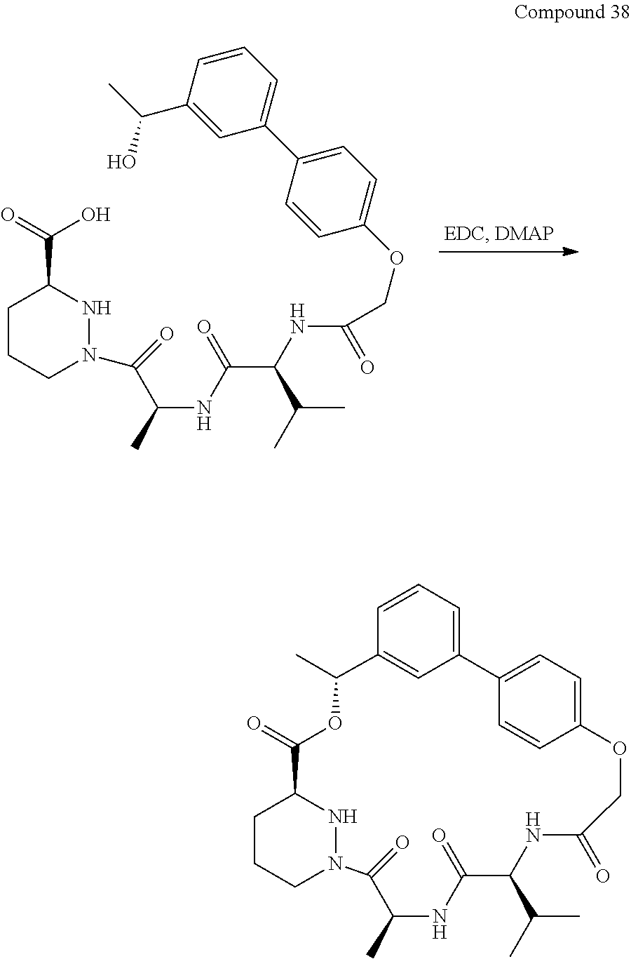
C1CCN(C(C(NC(C(NC(=O)COC2=CC=C(C3=CC=CC(C(O)C)=C3)C=C2)C(C)C)=O)C)=O)NC1C(=O)O.C1CCN2NC1C(=O)OC(C)C1=CC(=CC=C1)C1=CC=C(OCC(=O)NC(C(C)C)C(=O)NC(C)C2=O)C=C1
